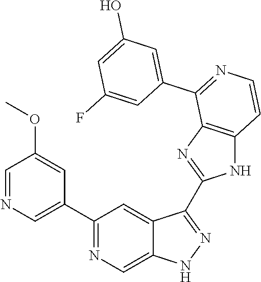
C1(C2=CN=CC(OC)=C2)=NC=C2C(=C1)C(C1=NC3=C(N1)C=CN=C3C1=CC(O)=CC(F)=C1)=NN2
